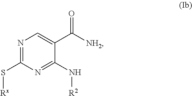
N1=C(S[Rx])N=C(N[R2])C(C(=O)[NH2])=C1
